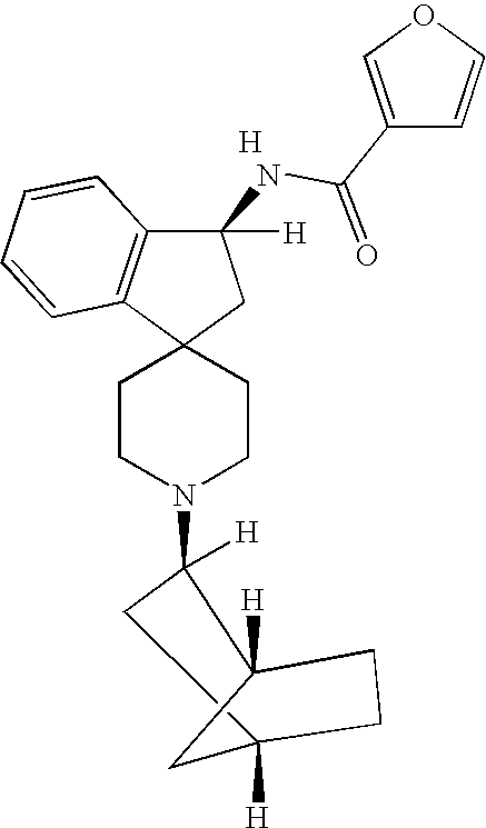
C1CN(C2([H])CC3([H])CC2([H])CC3)CCC12CC(NC(C1=COC=C1)=O)([H])C1=C2C=CC=C1.[H]
